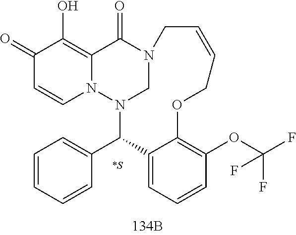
C1(=O)C=CN2C(=C1O)C(=O)N1CN2C(C2=CC=CC=C2)C2=CC=CC(OC(F)(F)F)=C2OCC=CC1
